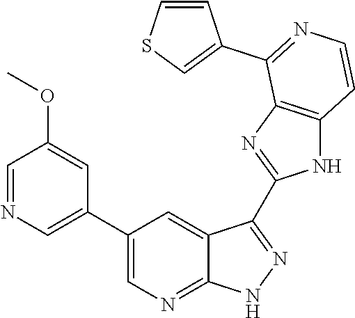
C1=NC=C(C2=CN=C3C(=C2)C(C2=NC4=C(N2)C=CN=C4C2=CSC=C2)=N[N H]3)C=C1OC
